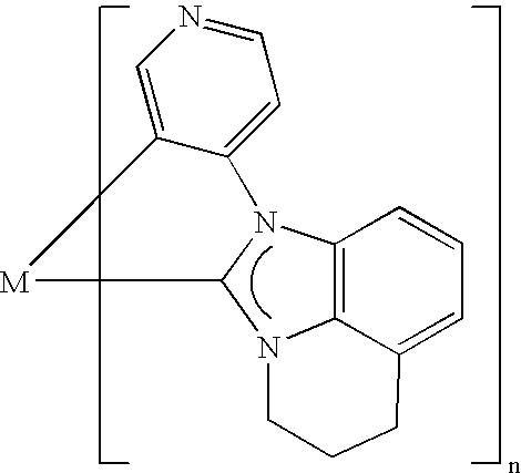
C12=C3N(C4N1C1=CC=NC=C1[M]4)CCCC3=CC=C2
